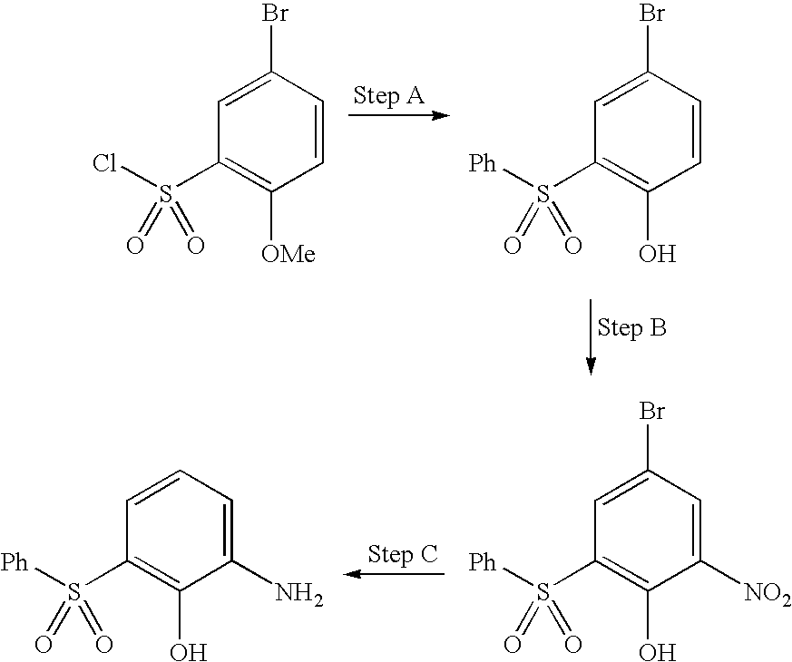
C1(S(Cl)(=O)=O)=C([OMe])C=CC(Br)=C1.C1(S([Ph])(=O)=O)=C(O)C=CC(Br)=C1.C1(S([Ph])(=O)=O)=C(O)C([NO2])=CC(Br)=C1.C1(S([Ph])(=O)=O)=C(O)C(N)=CC=C1
